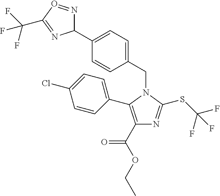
C1(C2=CC=C(CN3C(C4=CC=C(Cl)C=C4)=C(C(=O)OCC)N=C3SC(F)(F)F)C=C2)N=OC(C(F)(F)F)=N1
